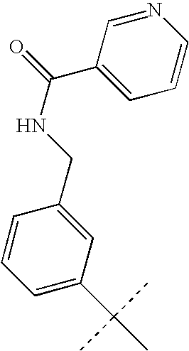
C1=CC=C(C(C)(C)C)C=C1CNC(=O)C1=CC=CN=C1
